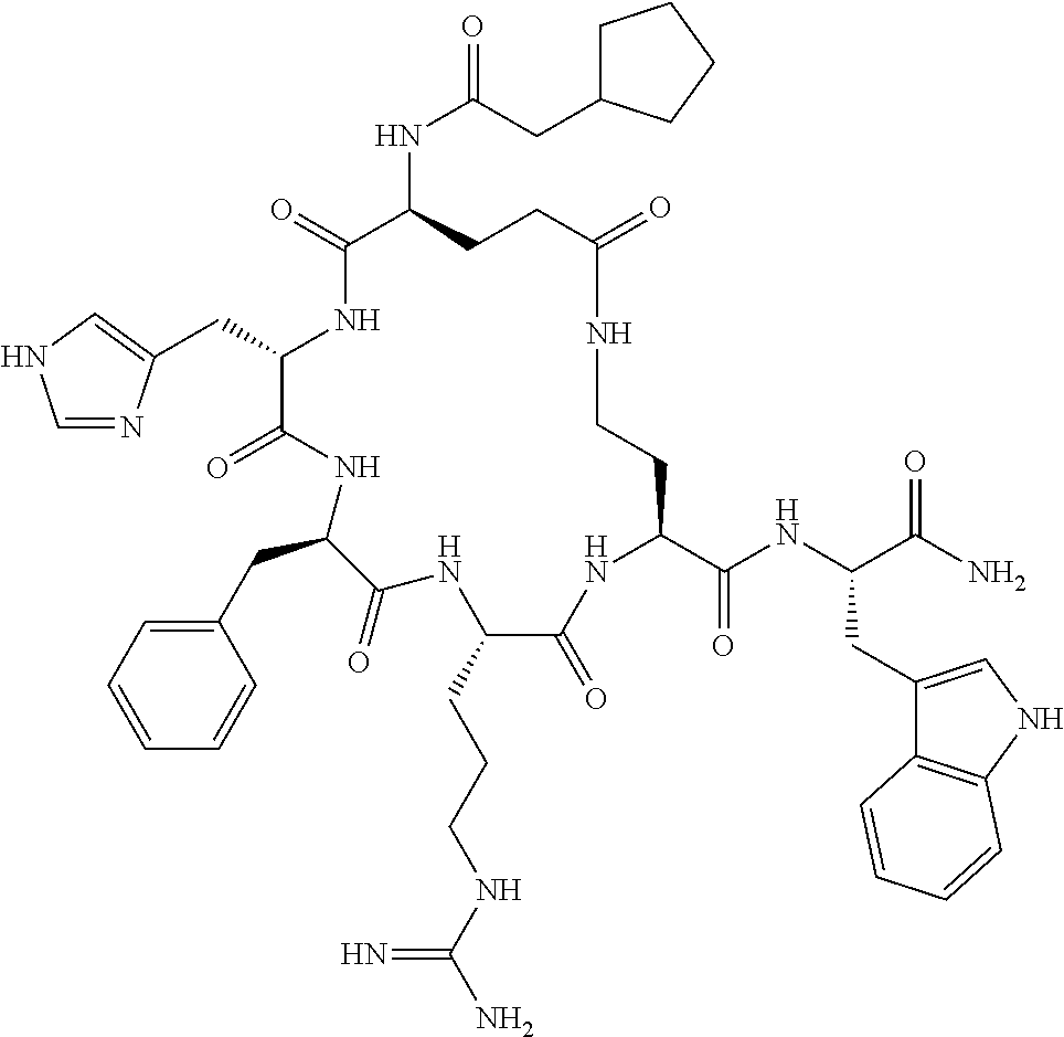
C(C1NC(=O)C(NC(=O)CC2CCCC2)CCC(=O)NCCC(C(NC(C(N)=O)CC2=CNC3=C2C=CC=C3)=O)NC(=O)C(CCCNC(N)=N)NC(=O)C(CC2=CC=CC=C2)NC1=O)C1=CNC=N1
